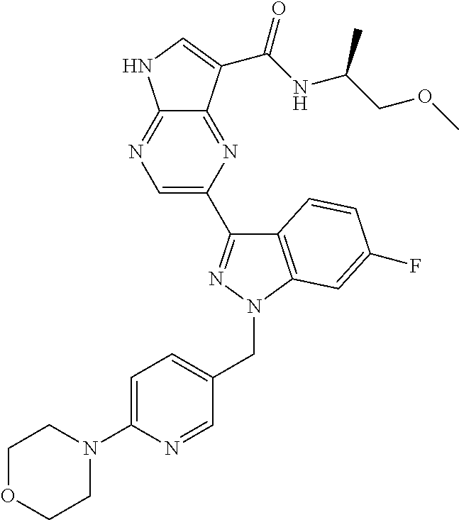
C12=NC=C(C3=NN(CC4=CC=C(N5CCOCC5)N=C4)C4=C3C=CC(F)=C4)N=C1C(C(NC(COC)C)=O)=CN2
